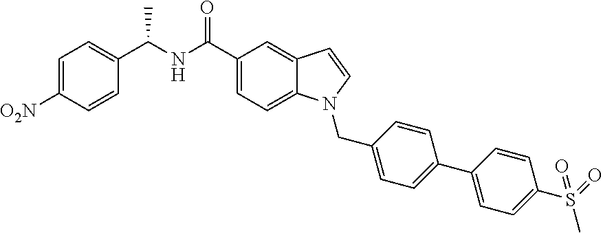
C1=C([O2N])C=CC(C(NC(C2=CC=C3C(=C2)C=CN3CC2=CC=C(C3=CC=C(S(=O)(C)=O)C=C3)C=C2)=O)C)=C1
